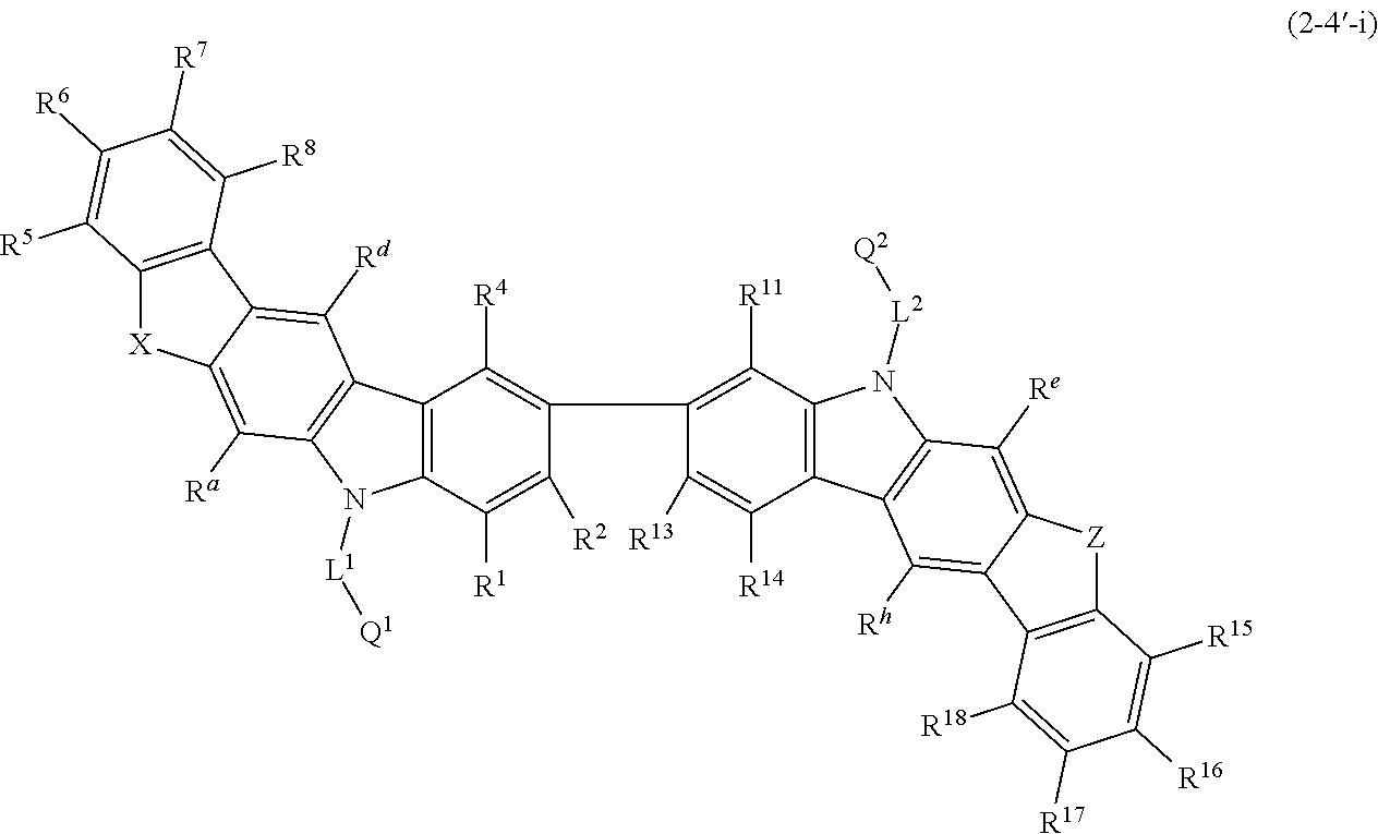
C12=C(C([R1])=C([R2])C(C3=C([R11])C4=C(C([R14])=C3[R13])C3=C(N4[L2][Q2])C([Re])=C4C(=C3[Rh])C3=C([Z]4)C([R15])=C([R16])C([R17])=C3[R18])=C1[R4])N([L1][Q1])C1=C2C([Rd])=C2C(=C1[Ra])[X]C1=C2C([R8])=C([R7])C([R6])=C1[R5]
